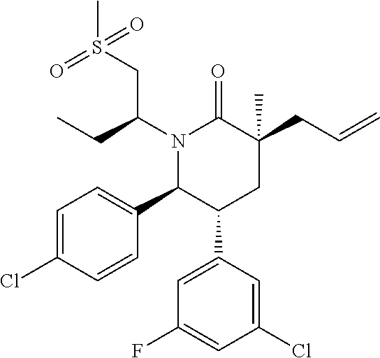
N1(C(CS(=O)(C)=O)CC)C(C2=CC=C(Cl)C=C2)C(C2=CC(F)=CC(Cl)=C2)CC(CC=C)(C)C1=O
